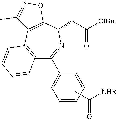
C1=CC2=C(C(C3=CC=CC=C3)=NC(CC([OtBu])=O)C3=C2C(C)=NO3)C=C1.CC(=O)[NHR]
